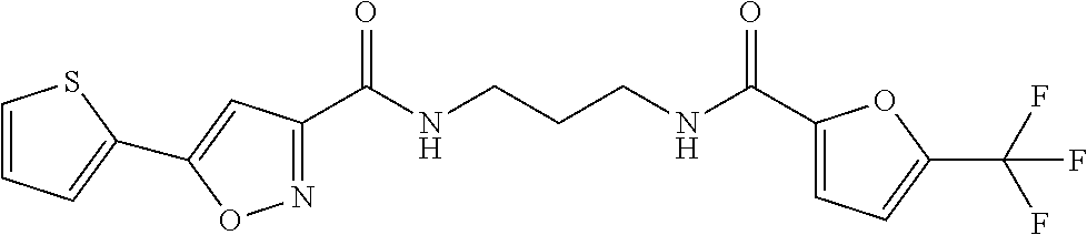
N1=C(C(NCCCNC(C2=CC=C(C(F)(F)F)O2)=O)=O)C=C(C2=CC=CS2)O1
